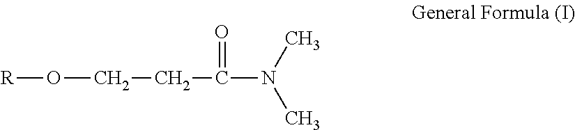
O([R])CCC(N(C)C)=O
